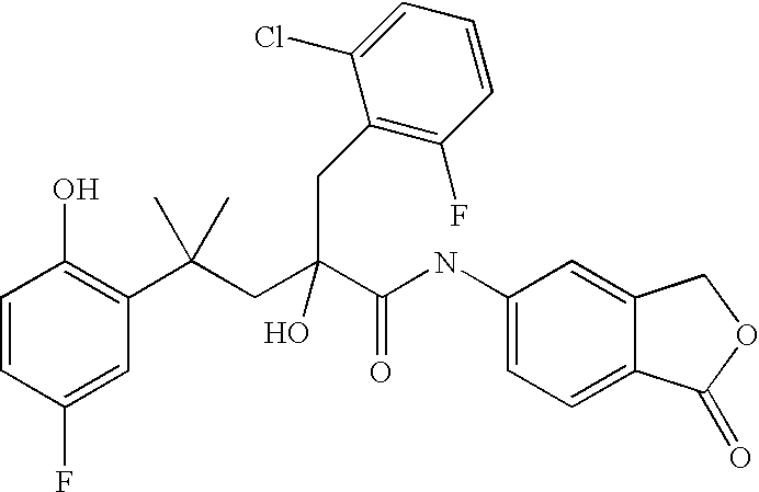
C1=CC(F)=CC(C(CC(C(NC2=CC=C3C(=C2)COC3=O)=O)(O)CC2=C(F)C=CC=C2Cl)(C)C)=C1O
